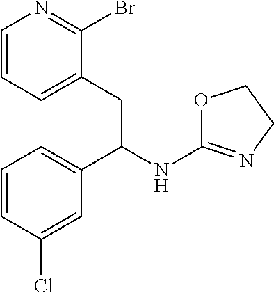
C1=CC=C(CC(NC2=NCCO2)C2=CC=CC(Cl)=C2)C(Br)=N1
